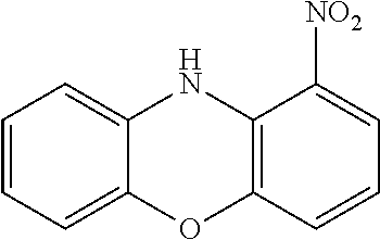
C1=CC=C2C(=C1)NC1=C(O2)C=CC=C1[NO2]
